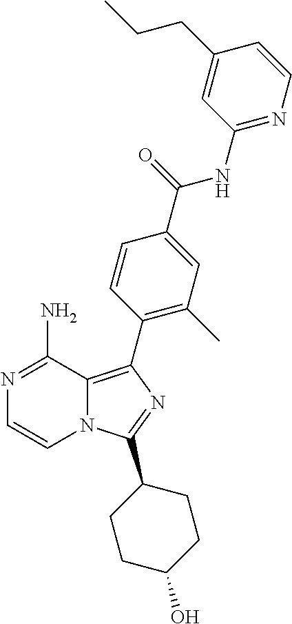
N12C(=C(C3=C(C)C=C(C(=O)NC4=NC=CC(CCC)=C4)C=C3)N=C1C1CCC(O)CC1)C(N)=NC=C2
